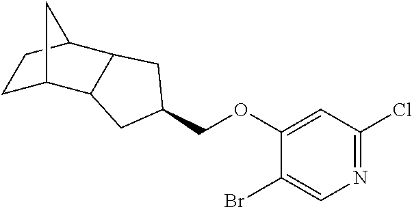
C1(OCC2CC3C4CCC(C3C2)C4)=CC(Cl)=NC=C1Br
